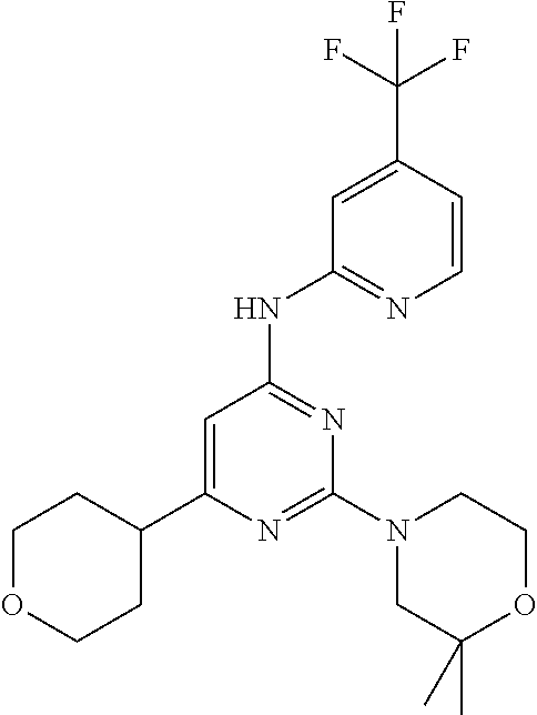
C1=C(C2CCOCC2)N=C(N2CC(C)(C)OCC2)N=C1NC1=NC=CC(C(F)(F)F)=C1
